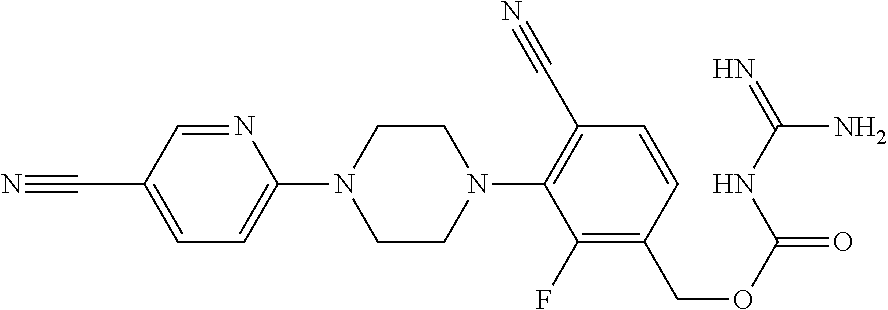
N1=CC(C#N)=CC=C1N1CCN(C2=C(C#N)C=CC(COC(=O)NC(=N)N)=C2F)CC1
